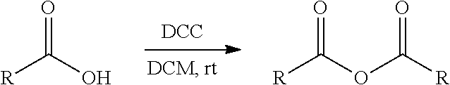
[DCC].[R]C(O)=O.[R]C(OC([R])=O)=O
